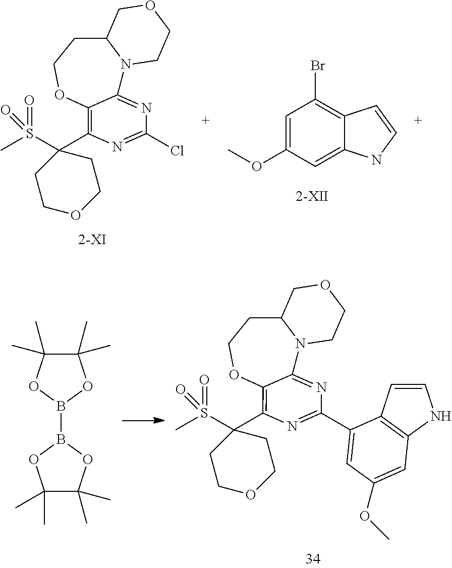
C12=C(C3(S(C)(=O)=O)CCOCC3)N=C(C3=CC(OC)=CC4=C3C=CN4)N=C1N1C(CCO2)COCC1.C1(C)(C)C(C)(C)OB(B2OC(C)(C)C(C)(C)O2)O1.C12=C(C3(S(C)(=O)=O)CCOCC3)N=C(Cl)N=C1N1C(CCO2)COCC1.C1=C(OC)C=C2C(=C1Br)C=CN2
